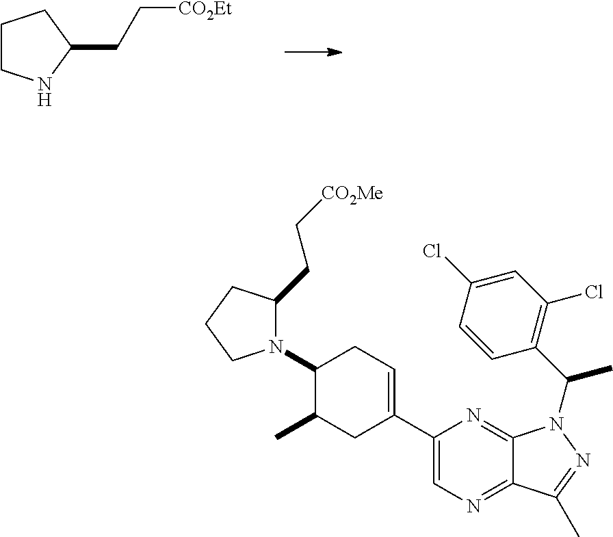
N1(C2C(C)CC(C3=CN=C4C(=N3)N(C(C3=C(Cl)C=C(Cl)C=C3)C)N=C4C)=CC2)C(CC[CO2Me])CCC1.C1CNC(CC[CO2Et])C1
